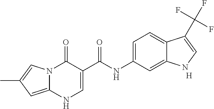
N12C(=CC(C)=C1)NC=C(C(NC1=CC=C3C(=C1)NC=C3C(F)(F)F)=O)C2=O.[H]
